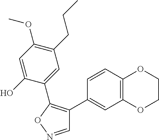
C1=NOC(C2=CC(CCC)=C(OC)C=C2O)=C1C1=CC2=C(C=C1)OCCO2
